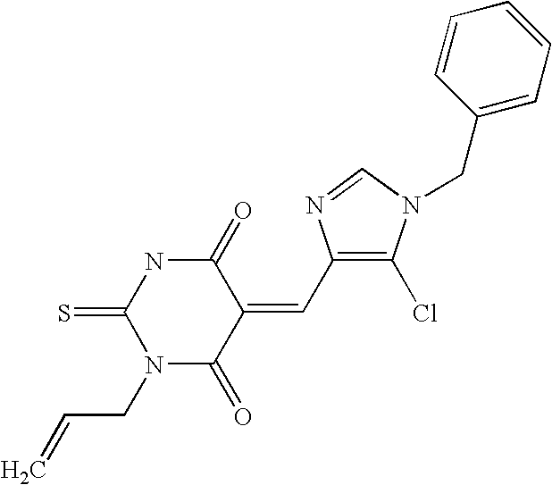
C1(=O)NC(=S)N(CC=C)C(=O)C1=CC1=C(Cl)N(CC2=CC=CC=C2)C=N1
